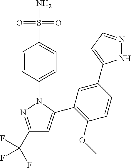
C1(C(F)(F)F)=NN(C2=CC=C(S(N)(=O)=O)C=C2)C(C2=C(OC)C=CC(C3=CC=NN3)=C2)=C1
